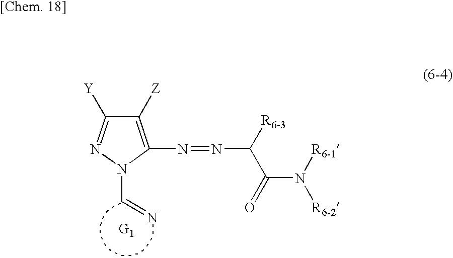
C1([Z])=C(N=NC(C(N([R6-1])[R6-2])=O)[R6-3])N(C=N)N=C1[Y]
